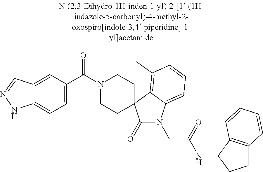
N1(C(C2=CC=C3C(=C2)C=NN3)=O)CCC2(CC1)C(=O)N(CC(=O)NC1CCC3=C1C=CC=C3)C1=CC=CC(C)=C12
